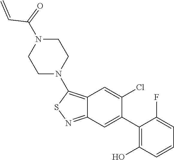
N1(C2=C3C(=NS2)C=C(C2=C(O)C=CC=C2F)C(Cl)=C3)CCN(C(=O)C=C)CC1
